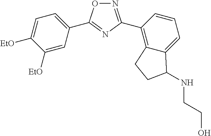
N1=C(C2=C3C(=CC=C2)C(NCCO)CC3)N=C(C2=CC=C([EtO])C([EtO])=C2)O1
